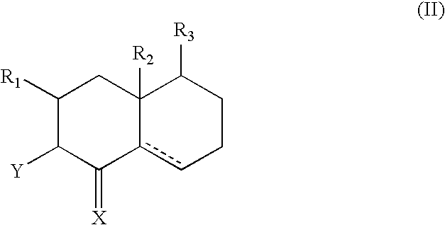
C1([R1])C([Y])C(=[X])c2cCCC([R3])C2([R2])C1
